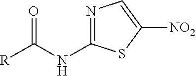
N1=C(NC(=O)[R])SC([NO2])=C1
